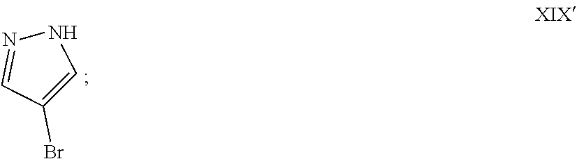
BrC1=CNN=C1
